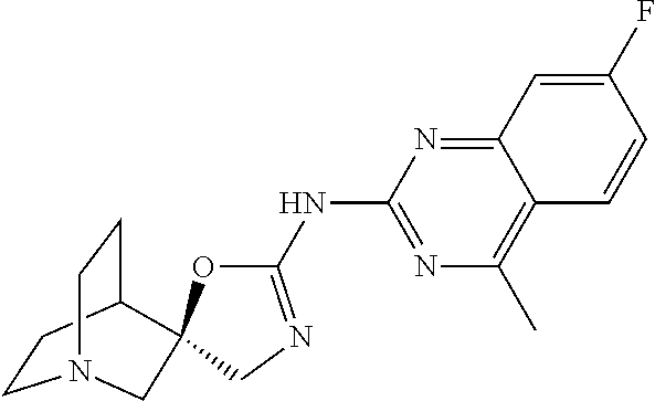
C1CC2CCN1CC21OC(NC2=NC(C)=C3C(=N2)C=C(F)C=C3)=NC1
